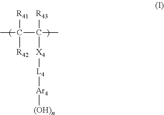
CC([R42])([R41])C([X4][L4][Ar4][(OH)n])([R43])C
